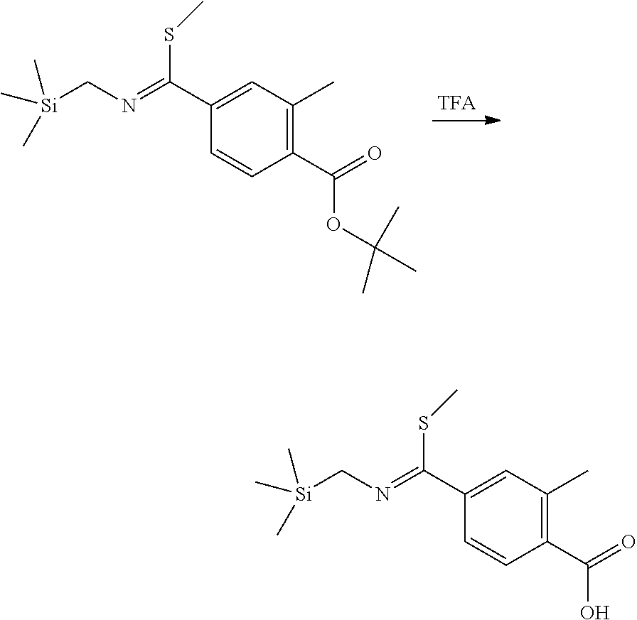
[Si](CN=C(C1=CC(C)=C(C(O)=O)C=C1)SC)(C)(C)C.[Si](CN=C(C1=CC(C)=C(C(OC(C)(C)C)=O)C=C1)SC)(C)(C)C
